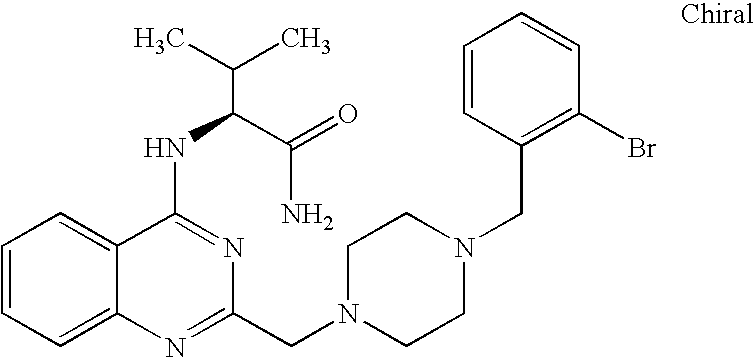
C1=CC=C2C(=C1)C(NC(C(N)=O)C(C)C)=NC(CN1CCN(CC3=C(Br)C=CC=C3)CC1)=N2
